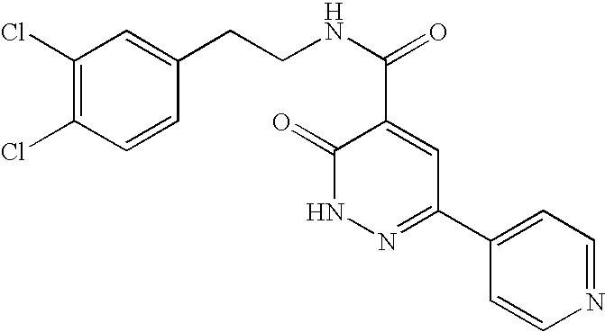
C1(=O)NN=C(C2=CC=NC=C2)C=C1C(NCCC1=CC(Cl)=C(Cl)C=C1)=O
